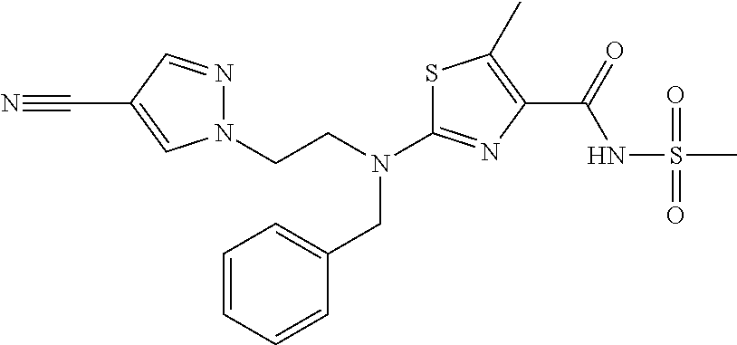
N1(CCN(CC2=CC=CC=C2)C2=NC(C(=O)NS(C)(=O)=O)=C(C)S2)N=CC(C#N)=C1
